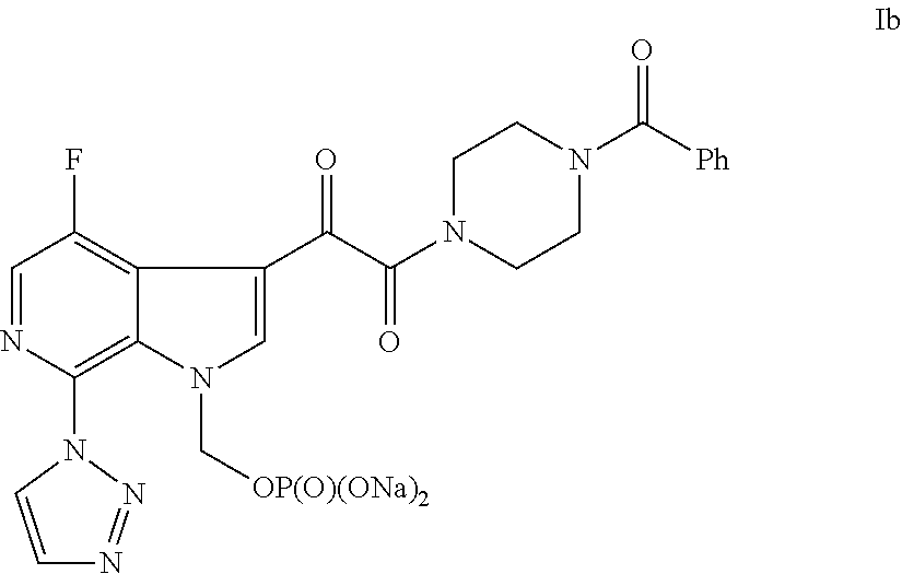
C1=NC(N2C=CN=N2)=C2C(=C1F)C(C(=O)C(N1CCN(C([Ph])=O)CC1)=O)=CN2C[OP(O)(ONa)2]
